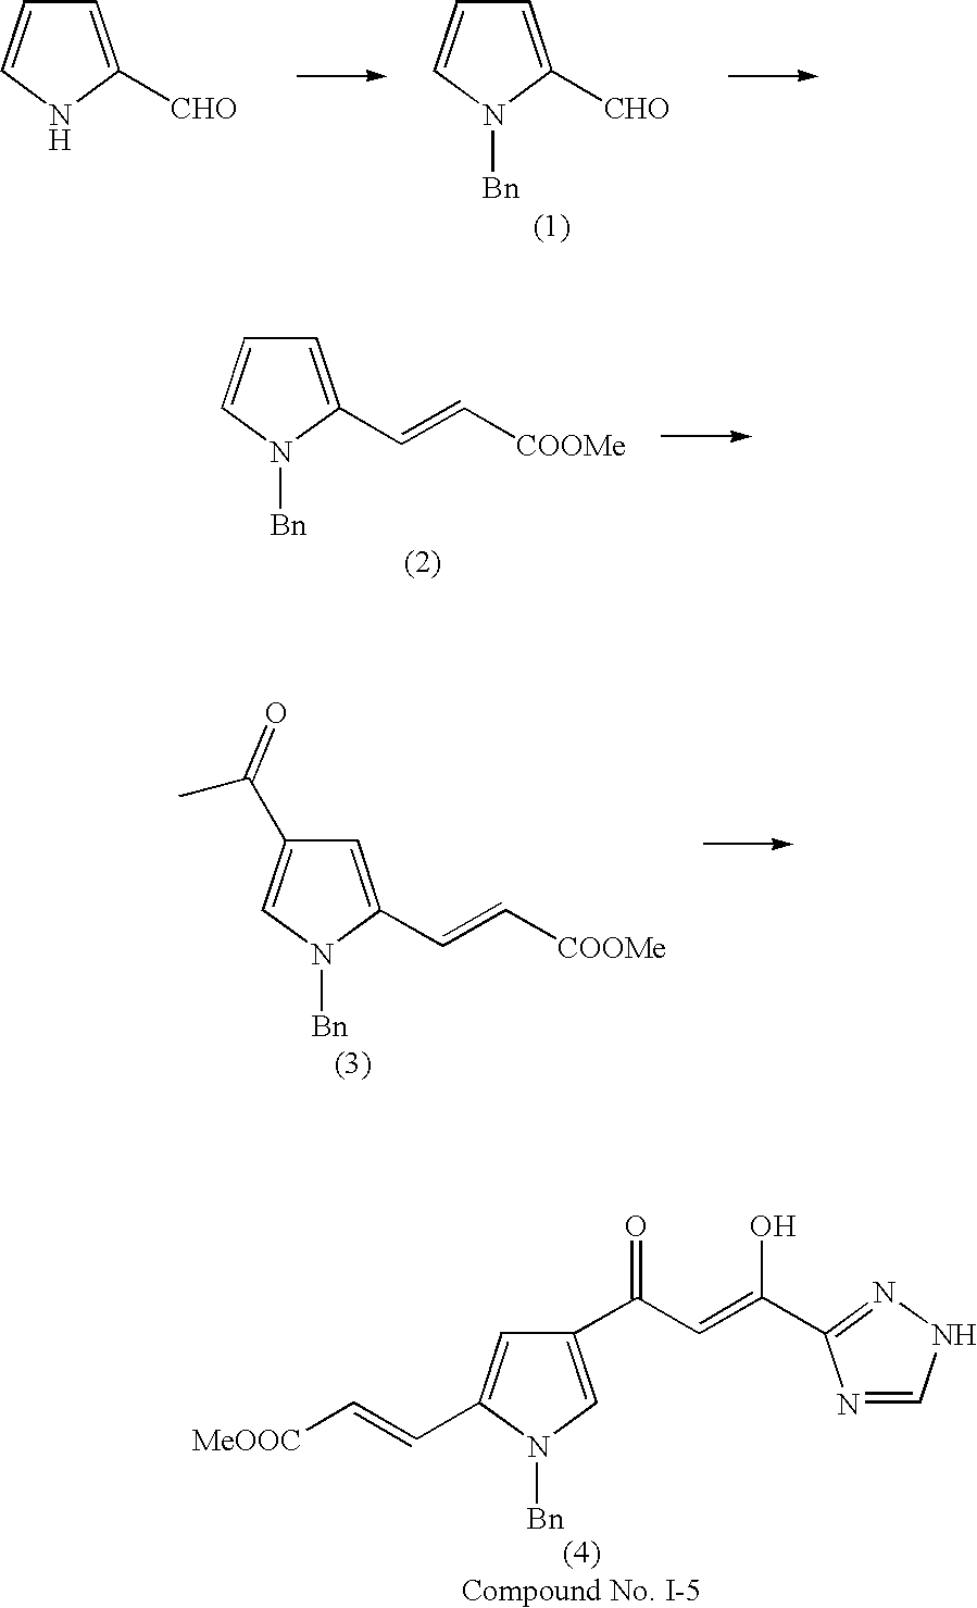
C1=C(C=C[COOMe])N([Bn])C=C1C(C)=O.C1=C([CHO])NC=C1.C1=C([CHO])N([Bn])C=C1.C1=C(C=C[COOMe])N([Bn])C=C1.C1(C(C=C(O)C2=NNC=N2)=O)=CN([Bn])C(C=C[MeOOC])=C1
